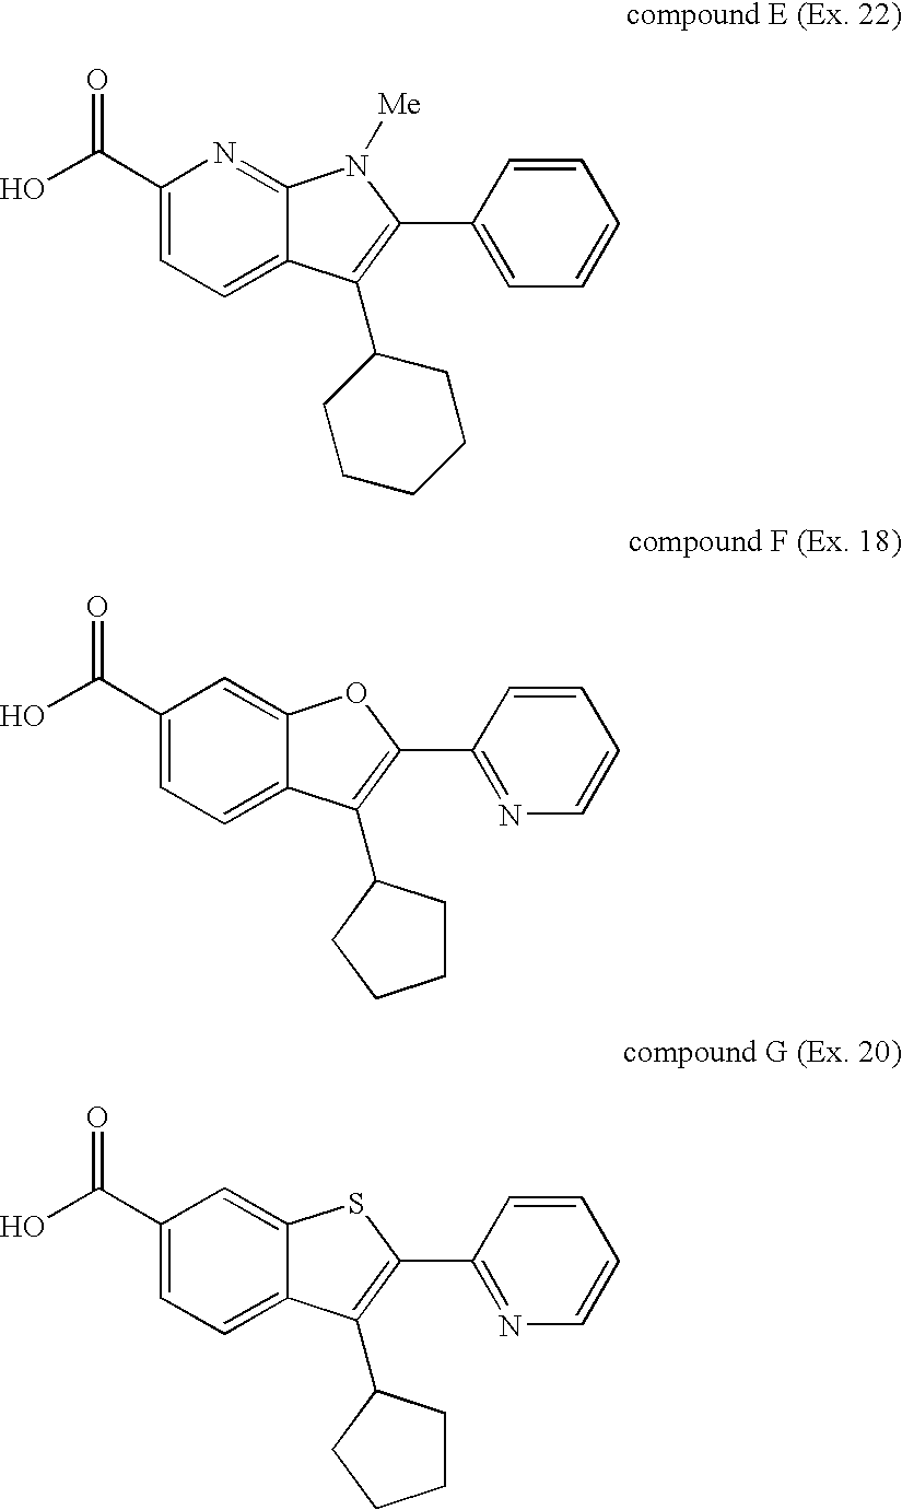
C1(C(O)=O)=CC=C2C(=N1)N([Me])C(C1=CC=CC=C1)=C2C1CCCCC1.C1(C(O)=O)=CC=C2C(=C1)OC(C1=NC=CC=C1)=C2C1CCCC1.C1(C(O)=O)=CC=C2C(=C1)SC(C1=NC=CC=C1)=C2C1CCCC1
